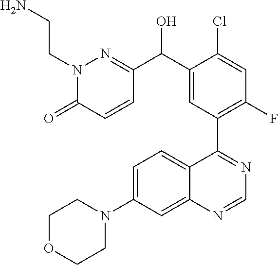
C1OCCN(C2=CC=C3C(=C2)N=CN=C3C2=C(F)C=C(Cl)C(C(C3=NN(CCN)C(=O)C=C3)O)=C2)C1
